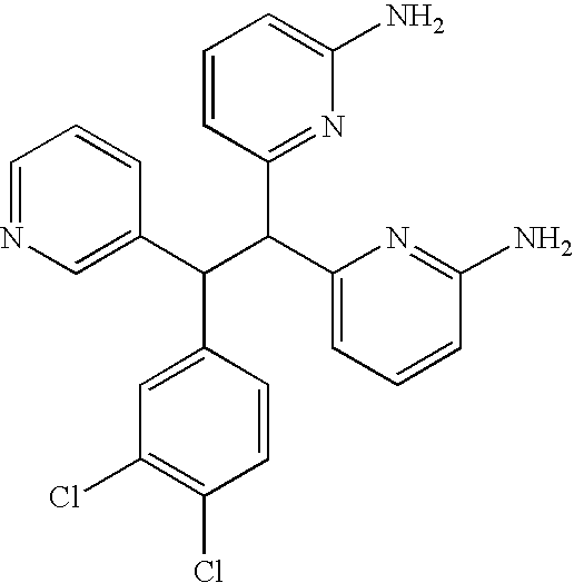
C1=NC=C(C(C(C2=CC=CC(N)=N2)C2=NC(N)=CC=C2)C2=CC(Cl)=C(Cl)C=C2)C=C1
